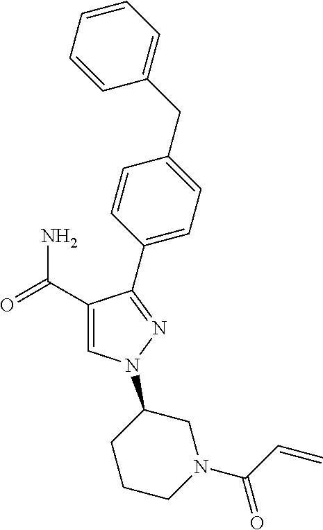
C1(C(=O)N)=CN(C2CCCN(C(C=C)=O)C2)N=C1C1=CC=C(CC2=CC=CC=C2)C=C1
